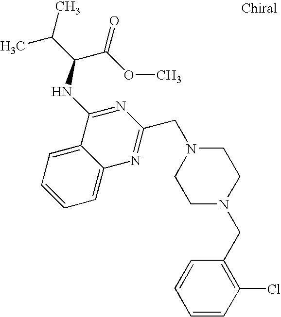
C1=C2C(=CC=C1)C(NC(C(C)C)C(OC)=O)=NC(CN1CCN(CC3=C(Cl)C=CC=C3)CC1)=N2
